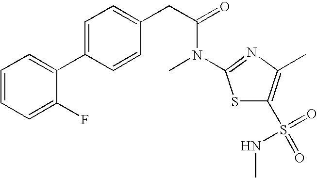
FC1=CC=CC=C1C1=CC=C(CC(N(C)C2=NC(C)=C(S(=O)(=O)NC)S2)=O)C=C1
